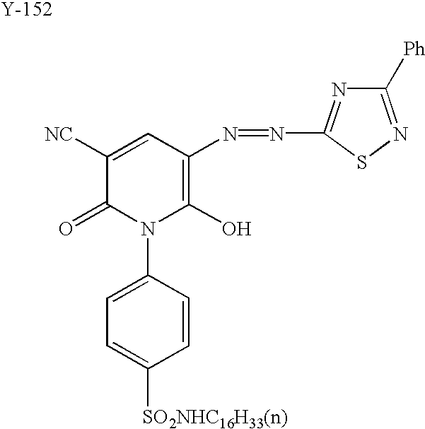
C1([NC])=CC(N=NC2=NC([Ph])=NS2)=C(O)N(C2=CC=C([SO2NHC16H33(n)])C=C2)C1=O.[Y]
